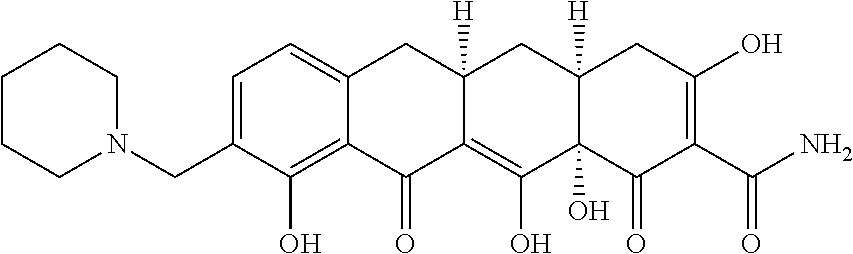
C1=C(CN2CCCCC2)C(O)=C2C(=C1)CC1([H])C(=C(O)C3(O)C([H])(C1)CC(O)=C(C(N)=O)C3=O)C2=O
